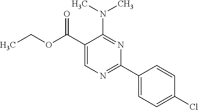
N(C1=NC(C2=CC=C(Cl)C=C2)=NC=C1C(OCC)=O)(C)C
